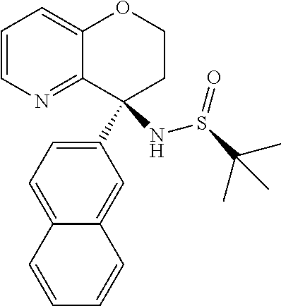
C1(C2(NS(C(C)(C)C)=O)CCOC3=CC=CN=C23)=CC=C2C(=C1)C=CC=C2
